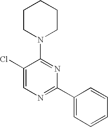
C1(Cl)=CN=C(C2=CC=CC=C2)N=C1N1CCCCC1
